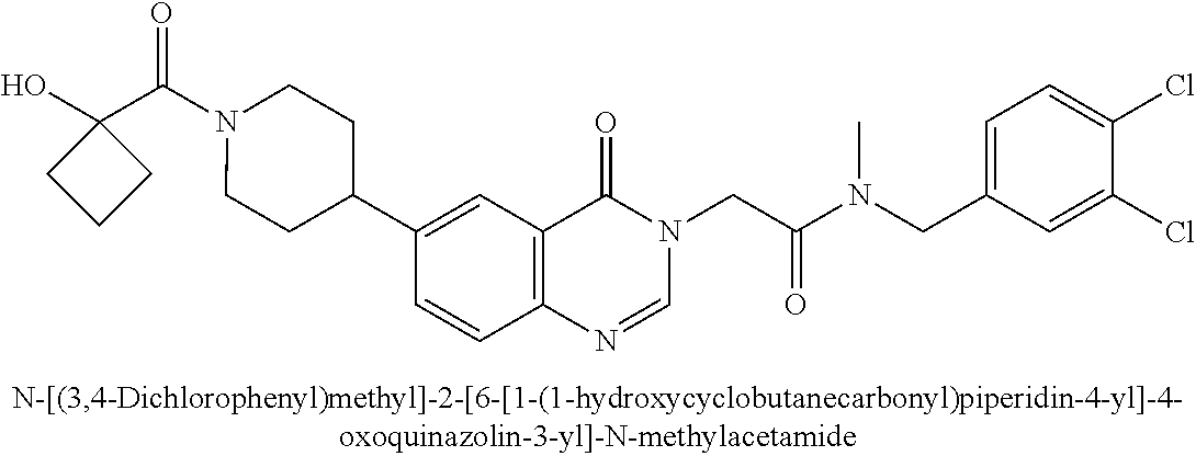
C1(C(N2CCC(C3=CC4=C(C=C3)N=CN(CC(N(CC3=CC=C(Cl)C(Cl)=C3)C)=O)C4=O)CC2)=O)(O)CCC1
